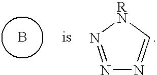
B.N1=N[RN]C=N1
